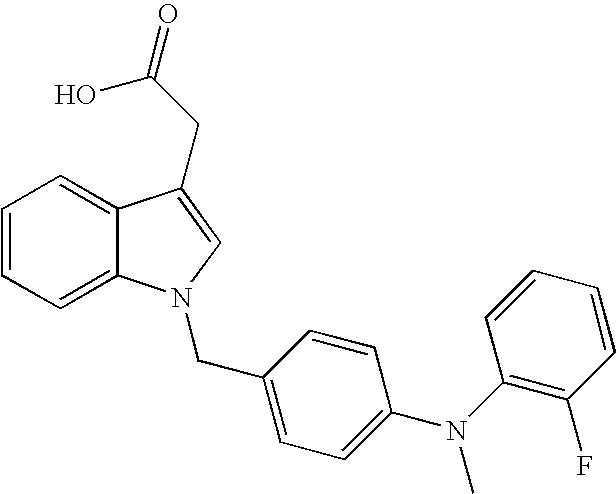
C1=CC=C2C(=C1)C(CC(O)=O)=CN2CC1=CC=C(N(C2=C(F)C=CC=C2)C)C=C1
